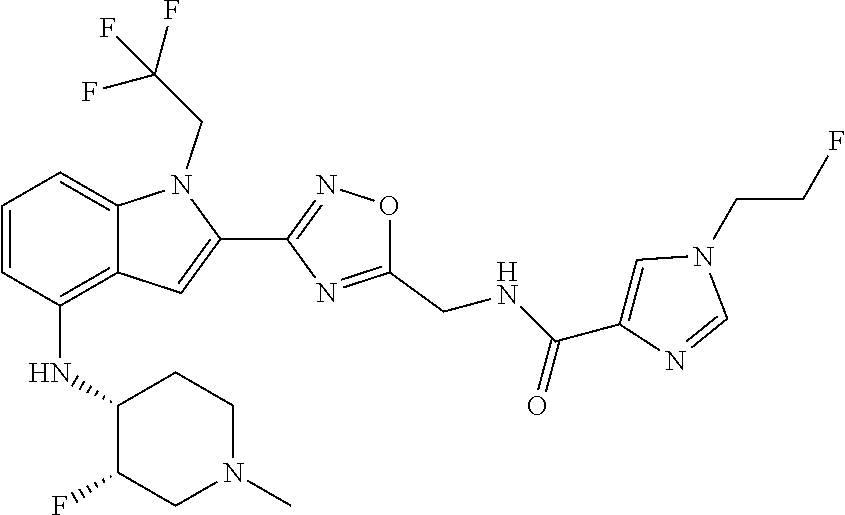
C1=CC(NC2C(F)CN(C)CC2)=C2C(=C1)N(CC(F)(F)F)C(C1=NOC(CNC(C3=CN(CCF)C=N3)=O)=N1)=C2
